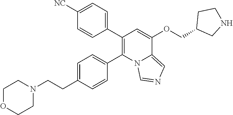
C1=CC(C2=C(C3=CC=C(CCN4CCOCC4)C=C3)N3C(=CN=C3)C(OCC3CNCC3)=C2)=CC=C1[NC]
